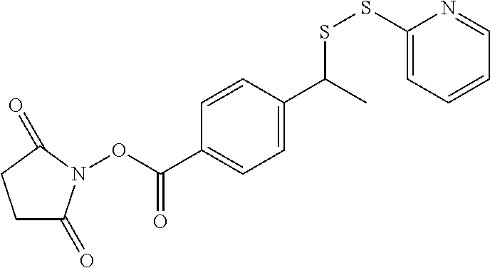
C1(C(ON2C(=O)CCC2=O)=O)=CC=C(C(C)SSC2=CC=CC=N2)C=C1
